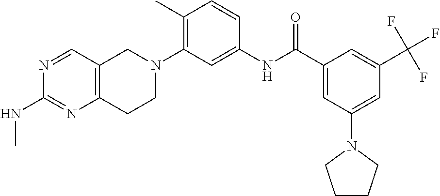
CNC1=NC2=C(C=N1)CN(C1=C(C)C=CC(NC(C3=CC(N4CCCC4)=CC(C(F)(F)F)=C3)=O)=C1)CC2
